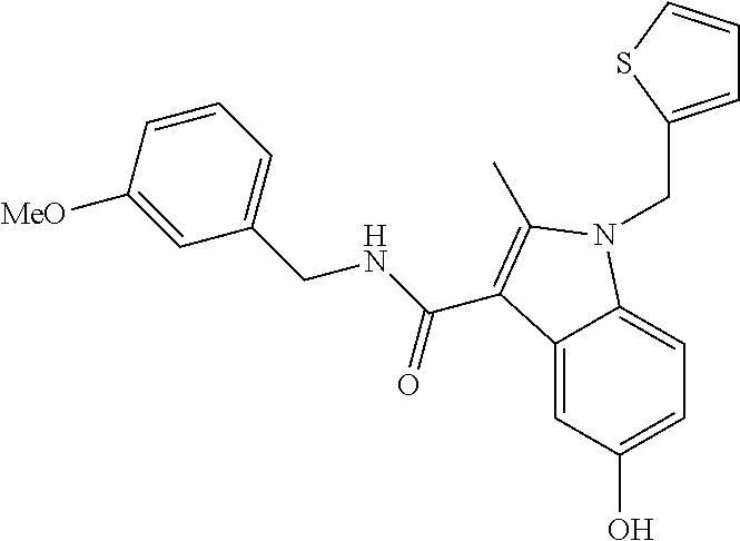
C12=CC(O)=CC=C1N(CC1=CC=CS1)C(C)=C2C(NCC1=CC=CC([MeO])=C1)=O
